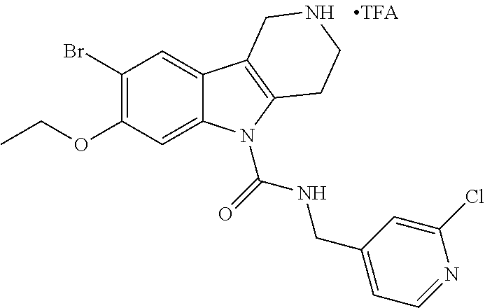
C(OC1=C(Br)C=C2C(=C1)N(C(=O)NCC1=CC=NC(Cl)=C1)C1=C2CNCC1)C
